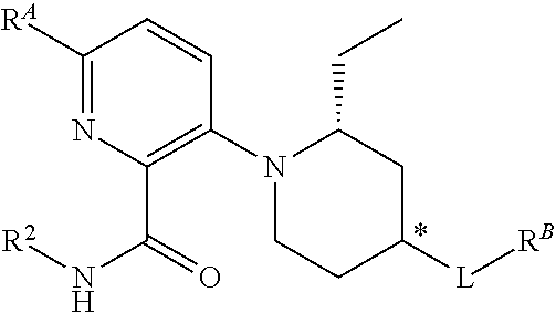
C1([RA])=NC(C(N[R2])=O)=C(N2CCC([L][RB])CC2CC)C=C1
